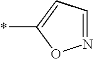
N1=CC=C(*)O1
